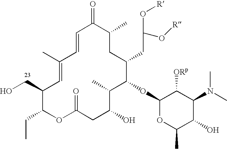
OCC1C(CC)OC(=O)CC(O)C(C)C(OC2OC(C)C(O)C(N(C)C)C2[ORp])C(CC(O[R])O[R])CC(C)C(=O)C=CC(C)=C1
